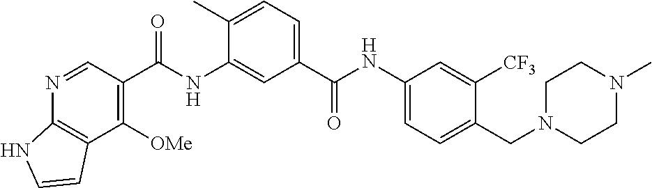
C1([OMe])=C(C(NC2=CC(C(NC3=CC=C(CN4CCN(C)CC4)C([CF3])=C3)=O)=CC=C2C)=O)C=NC2=C1C=CN2
